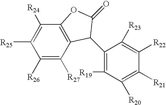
C1([R26])=C([R27])C2=C(C([R24])=C1[R25])OC(=O)C2C1=C([R19])C([R20])=C([R21])C([R22])=C1[R23]
